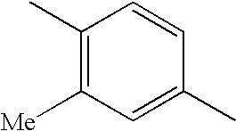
C1(C)=C([Me])C=C(C)C=C1
